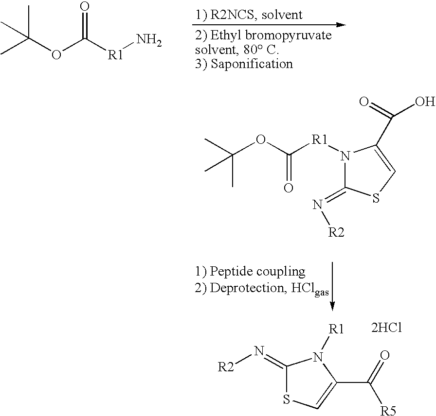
CC(OC([R1]N)=O)(C)C.CC(OC([R1]N1C(=N[R2])SC=C1C(O)=O)=O)(C)C.[R2]N=C1SC=C(C(=O)[R5])N1[R1].[2HCl]
